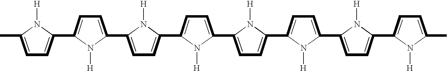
C1=C(C)N([H])C(C2=CC=C(C3=CC=C(C4=CC=C(C5=CC=C(C6=CC=C(C7=CC=C(C8=CC=C(C)N8[H])N7[H])N6[H])N5[H])N4[H])N3[H])N2[H])=C1
